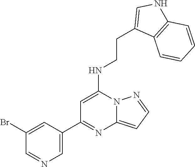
C1=C(C2=NC3=CC=NN3C(NCCC3=CNC4=C3C=CC=C4)=C2)C=C(Br)C=N1
